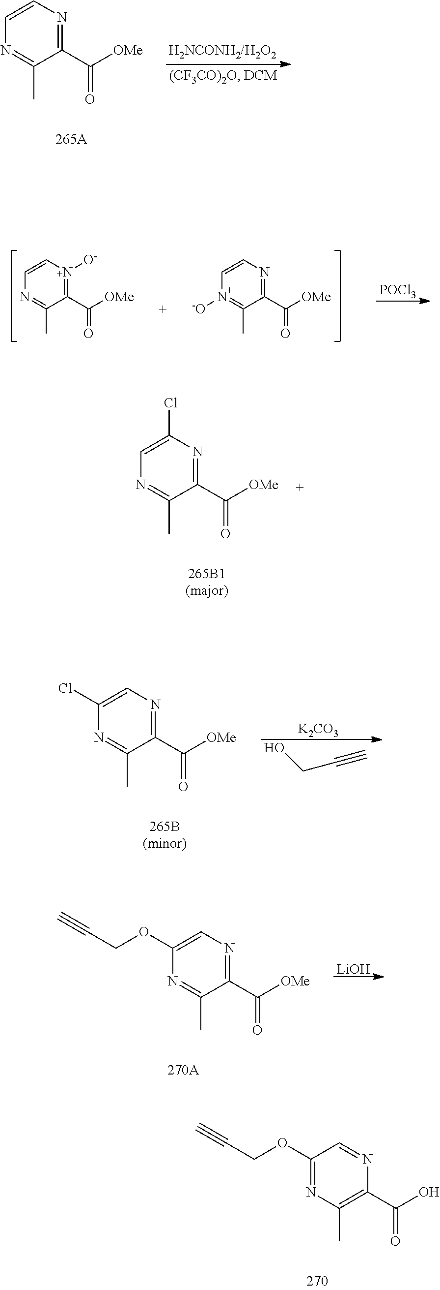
C1=CN=C(C([OMe])=O)C(C)=N1.[POCl3].C1=CN([O-])=C(C([OMe])=O)C(C)=N1.C1=CN=C(C([OMe])=O)C(C)=N1[-O].C1=C(Cl)N=C(C([OMe])=O)C(C)=N1.[K2CO3].OCC#C.C1(Cl)=CN=C(C([OMe])=O)C(C)=N1.[LiOH].C1(OCC#C)=CN=C(C([OMe])=O)C(C)=N1.C1(OCC#C)=NC(C)=C(C(O)=O)N=C1
